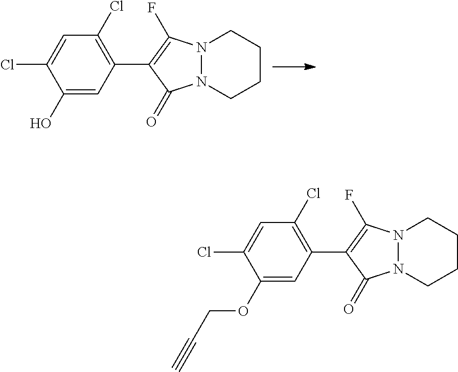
C1(O)=CC(C2=C(F)N3N(C2=O)CCCC3)=C(Cl)C=C1Cl.C1(OCC#C)=CC(C2=C(F)N3N(C2=O)CCCC3)=C(Cl)C=C1Cl
